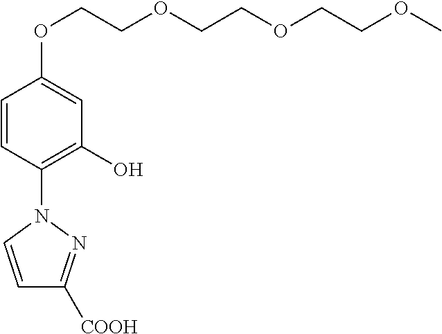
C1=CC(N2C=CC([COOH])=N2)=C(O)C=C1OCCOCCOCCOC
